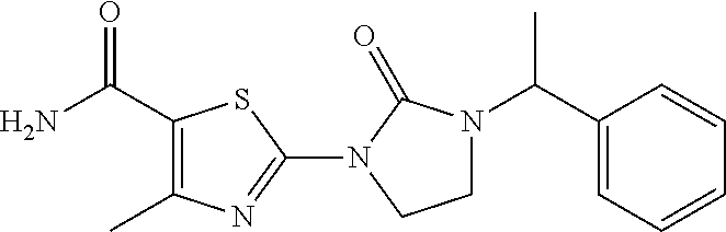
NC(=O)C1=C(C)N=C(N2C(=O)N(C(C)C3=CC=CC=C3)CC2)S1
